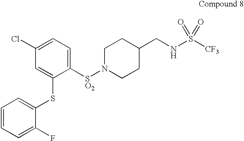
C1([SO2]N2CCC(CNS([CF3])(=O)=O)CC2)=CC=C(Cl)C=C1SC1=CC=CC=C1F
